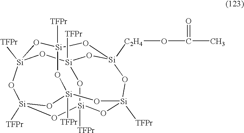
[Si]12([TFPr])O[Si]3([TFPr])O[Si]4([C2H4]OC(C)=O)O[Si]([TFPr])(O1)O[Si]1([TFPr])O[Si]([TFPr])(O[Si]([TFPr])(O3)O[Si]([TFPr])(O1)O2)O4
